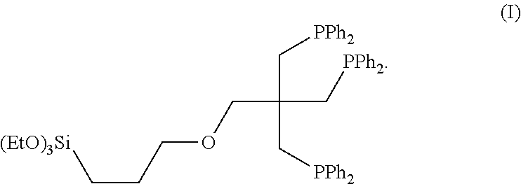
[(EtO)3Si]CCCOCC(C[PPh2])(C[PPh2])C[PPh2]
